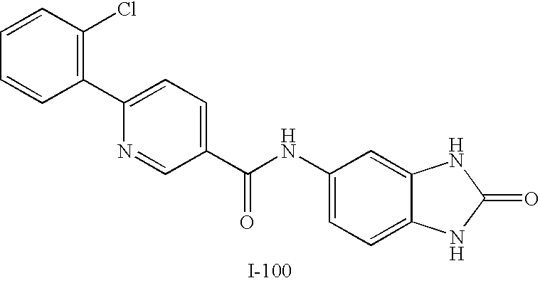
C1=CC(Cl)=C(C2=CC=C(C(NC3=CC=C4C(=C3)NC(=O)N4)=O)C=N2)C=C1
